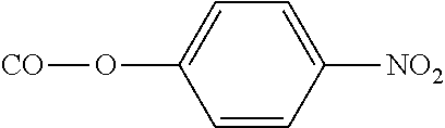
C1=C([NO2])C=CC(O[CO])=C1
